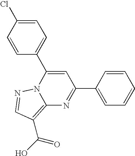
C1=CC(Cl)=CC=C1C1=CC(C2=CC=CC=C2)=NC2=C(C(=O)O)C=NN12
